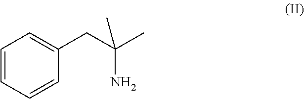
C1=CC=CC(CC(C)(N)C)=C1
